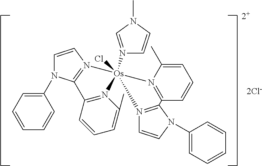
[2+].[2Cl-].C1=CN2=C(N1C1=CC=CC=C1)C1=N([Os]23(Cl)(N2=CN(C)C=C2)N2=C(C=CC=C2C)C2=N3C=CN2C2=CC=CC=C2)C(C)=CC=C1
